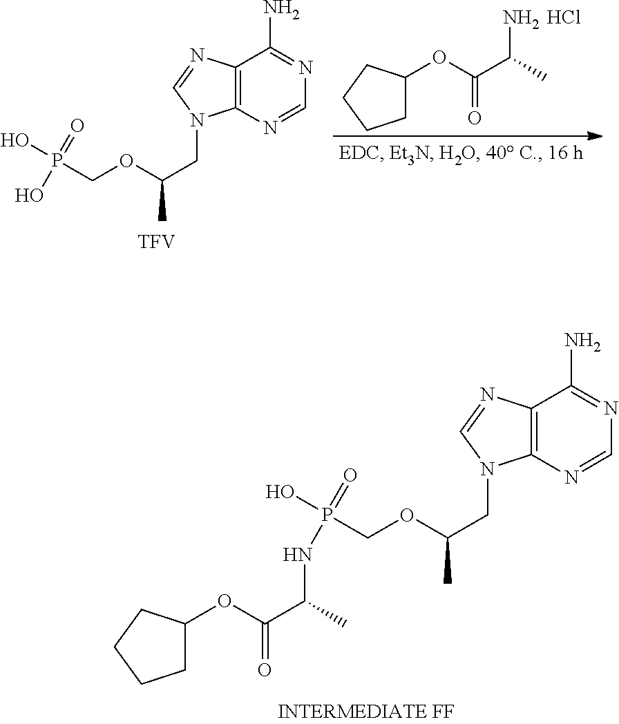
Cl.O(C(C(C)N)=O)C1CCCC1.C12=C(N=CN=C1N)N(CC(C)OCP(O)(=O)O)C=N2.[TFV].C12=C(N=CN=C1N)N(CC(C)OCP(O)(=O)NC(C(OC1CCCC1)=O)C)C=N2
